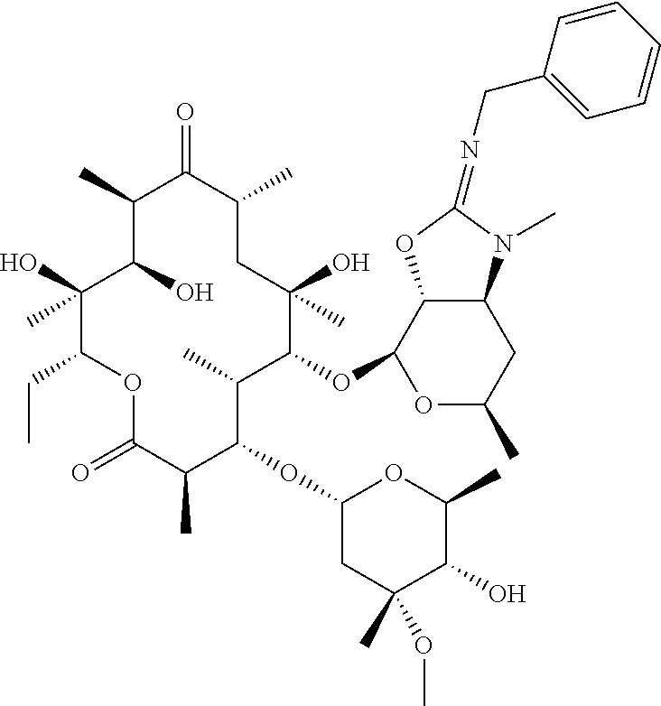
C1(O)C(O)(C)C(CC)OC(=O)C(C)C(OC2CC(C)(OC)C(O)C(C)O2)C(C)C(OC2C3C(CC(C)O2)N(C)C(=NCC2=CC=CC=C2)O3)C(C)(O)CC(C)C(=O)C1C
